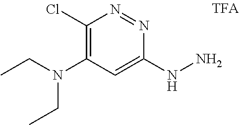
C1(NN)=CC(N(CC)CC)=C(Cl)N=N1
